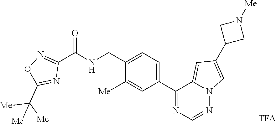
C1(C(NCC2=CC=C(C3=NC=NN4C3=CC(C3CN([Me])C3)=C4)C=C2[Me])=O)=NOC(C([Me])([Me])[Me])=N1
